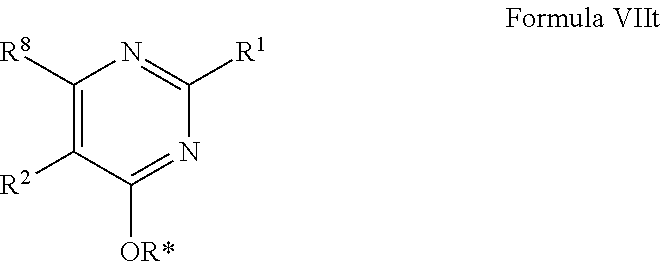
C1([R8])=C([R2])C([OR*])=NC([R1])=N1
